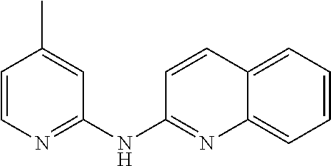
C1=CN=C(NC2=NC3=CC=CC=C3C=C2)C=C1C
